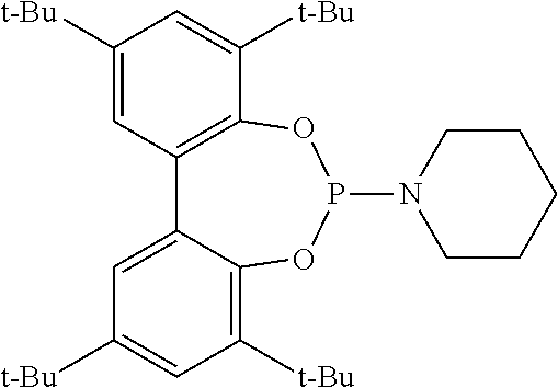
C1([t-Bu])=CC2=C(C([t-Bu])=C1)OP(N1CCCCC1)OC1=C([t-Bu])C=C([t-Bu])C=C21
